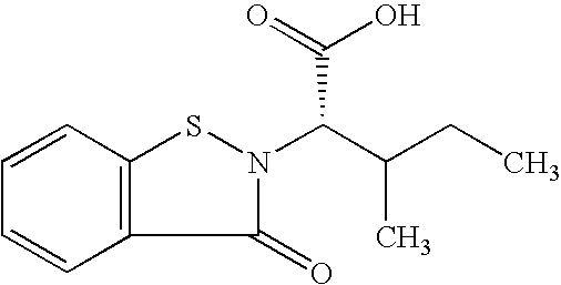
C12=C(C=CC=C1)SN(C(C(CC)C)C(O)=O)C2=O
